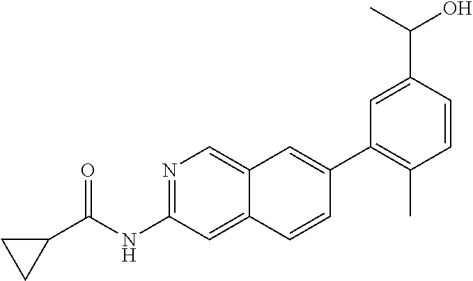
C1(C2=CC3=CN=C(NC(=O)C4CC4)C=C3C=C2)=C(C)C=CC(C(C)O)=C1
